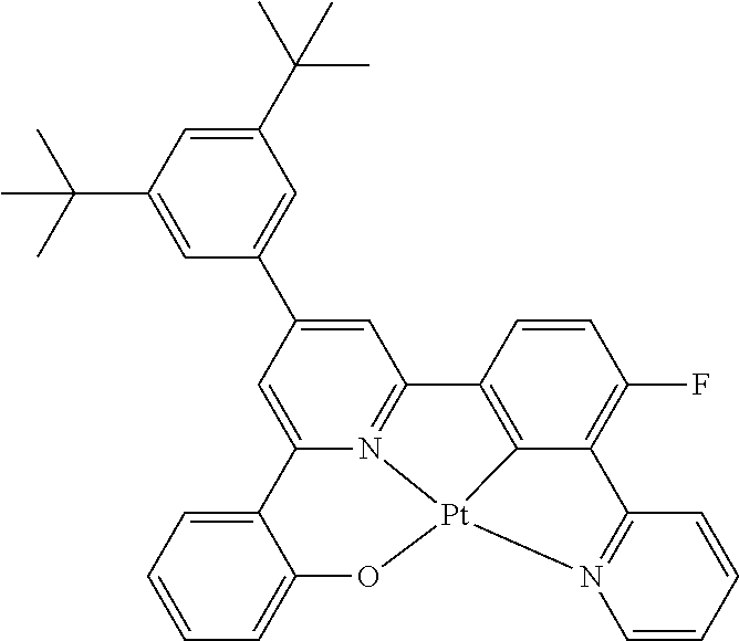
C1=C(C2=CC(C(C)(C)C)=CC(C(C)(C)C)=C2)C=C2N3=C1C1=C4C(=C(F)C=C1)C1=N(C=CC=C1)[Pt]34OC1=CC=CC=C21
